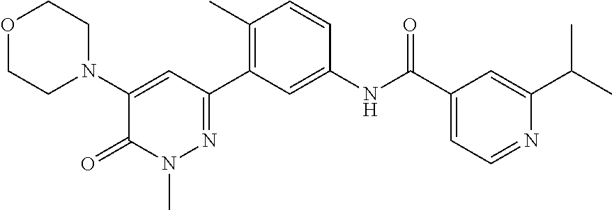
O1CCN(C2=CC(C3=C(C)C=CC(NC(C4=CC=NC(C(C)C)=C4)=O)=C3)=NN(C)C2=O)CC1
